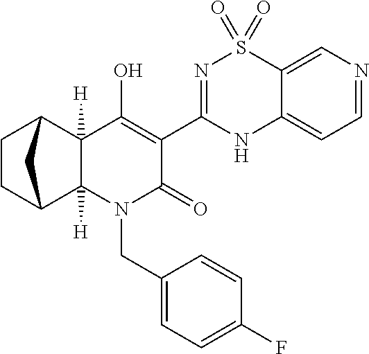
N1C2=CC=NC=C2S(=O)(=O)N=C1C1=C(O)C2([H])C([H])(N(CC3=CC=C(F)C=C3)C1=O)C1CCC2C1
